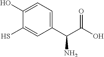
C1(C(C(O)=O)N)=CC=C(O)C(S)=C1
